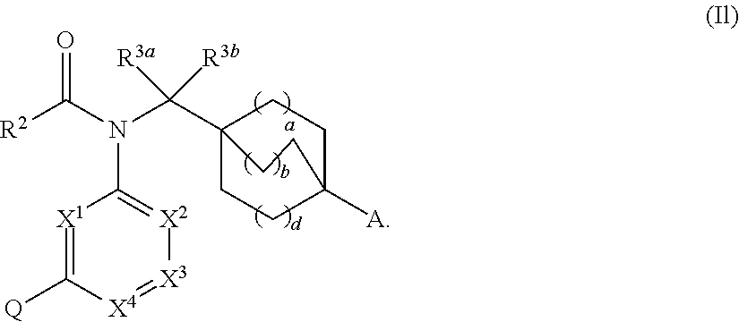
[X1]1=C([Q])[X4]=[X3][X2]=C1N(C([R2])=O)C(C12CCC([A])(CC1)CC2)([R3a])[R3b]
